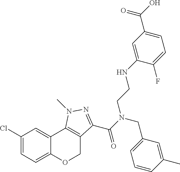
C1(Cl)=CC=C2C(=C1)C1=C(CO2)C(C(N(CC2=CC=CC(C)=C2)CCNC2=CC(C(O)=O)=CC=C2F)=O)=NN1C
